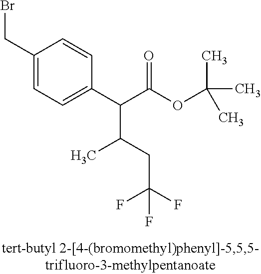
C1(CBr)=CC=C(C(C(OC(C)(C)C)=O)C(CC(F)(F)F)C)C=C1
